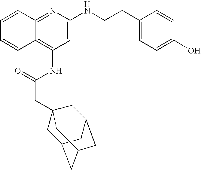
C12=NC(NCCC3=CC=C(O)C=C3)=CC(NC(CC34CC5CC(CC(C3)C5)C4)=O)=C1C=CC=C2
